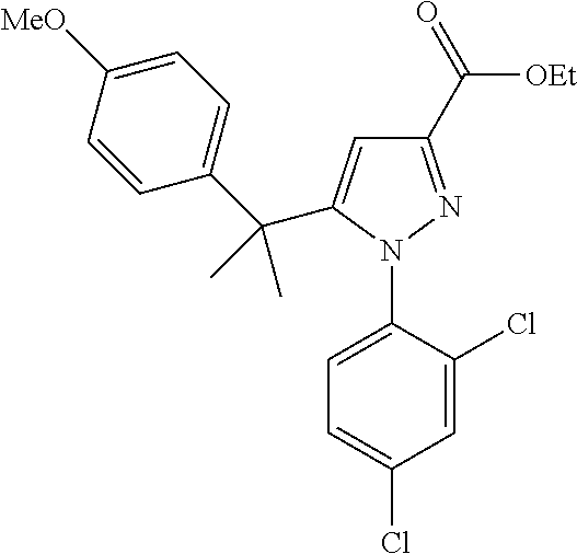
C1=C(N2N=C(C(=O)[OEt])C=C2C(C2=CC=C([MeO])C=C2)(C)C)C(Cl)=CC(Cl)=C1
